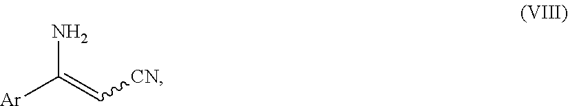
NC(=C[CN])[Ar]
